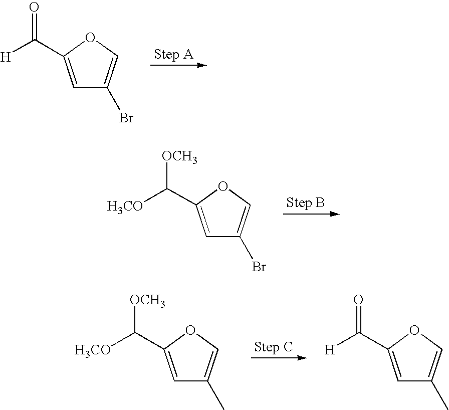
C1=C(C([H])=O)OC=C1Br.C1=C(C([H3CO])[OCH3])OC=C1Br.C1=C(C([H3CO])[OCH3])OC=C1C.C1=C(C([H])=O)OC=C1C
